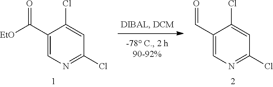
O=CC1=CN=C(Cl)C=C1Cl.O=C(C1=CN=C(Cl)C=C1Cl)[EtO]
